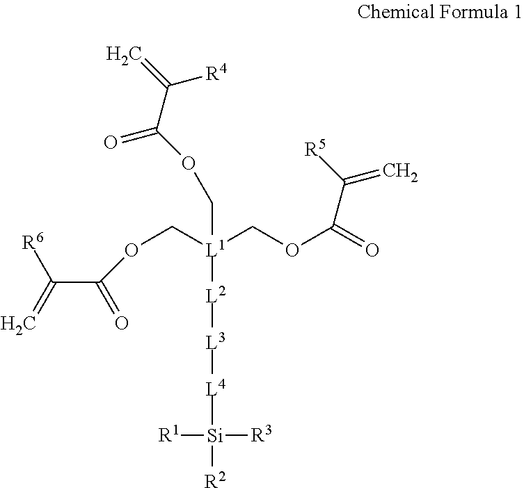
C(OC(=O)C(=C)[R5])[L1](COC(C(=C)[R4])=O)(COC(C(=C)[R6])=O)[L2][L3][L4][Si]([R3])([R2])[R1]
